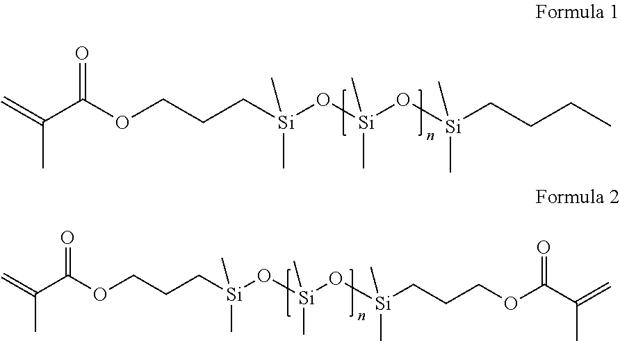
C=C(C(OCCC[Si](C)(O[Si](C)(O[Si](C)(CCCC)C)C)C)=O)C.C=C(C(OCCC[Si](C)(O[Si](C)(O[Si](C)(CCCOC(C(=C)C)=O)C)C)C)=O)C
